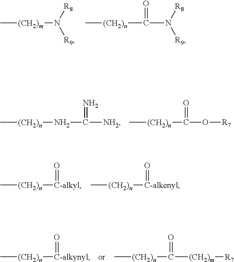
C[(CH2)m]N([R9])[R8].C[(CH2)n]C(N([R9])[R8])=O.C[(CH2)n]NC([NH2])=N.C[(CH2)n]C(O[R7])=O.C[(CH2)n][C-alkyl]=O.C[(CH2)n][C-alkenyl]=O.C[(CH2)n][C-alkynyl]=O.C[(CH2)n]C(=O)[(CH2)m][R7]
